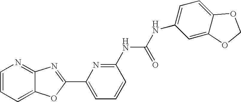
C1=CC=C2C(=N1)N=C(C1=CC=CC(NC(=O)NC3=CC=C4C(=C3)OCO4)=N1)O2
